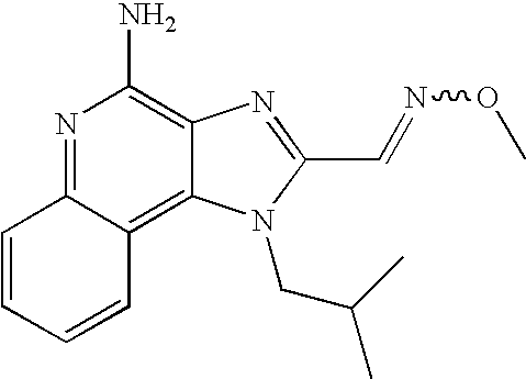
N1=C2C(=C3C(=C1N)N=C(C=NOC)N3CC(C)C)C=CC=C2
